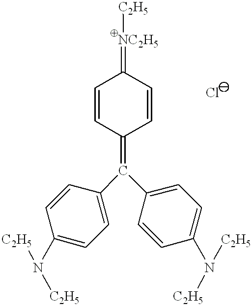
C1=CC(=C(C2=CC=C(N([C2H5])[C2H5])C=C2)C2=CC=C(N([C2H5])[C2H5])C=C2)C=CC1=[NC2H5][C2H5]
